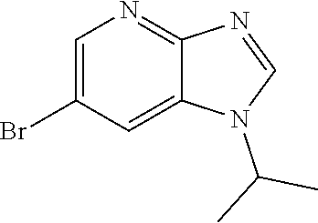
C1=C(Br)C=C2C(=N1)N=CN2C(C)C
